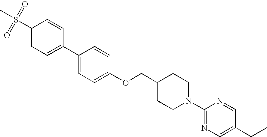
S(C1=CC=C(C2=CC=C(OCC3CCN(C4=NC=C(CC)C=N4)CC3)C=C2)C=C1)(C)(=O)=O
